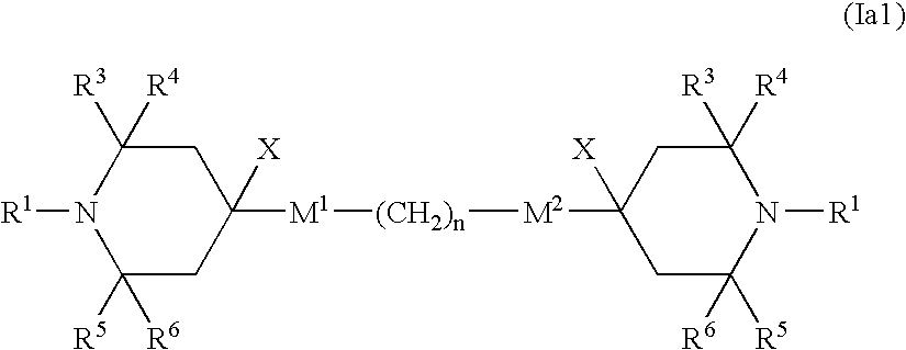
C1([R5])([R6])CC([X])([M1][(CH2)n][M2]C2([X])CC([R5])([R6])N([R1])C([R4])([R3])C2)CC([R3])([R4])N1[R1]
